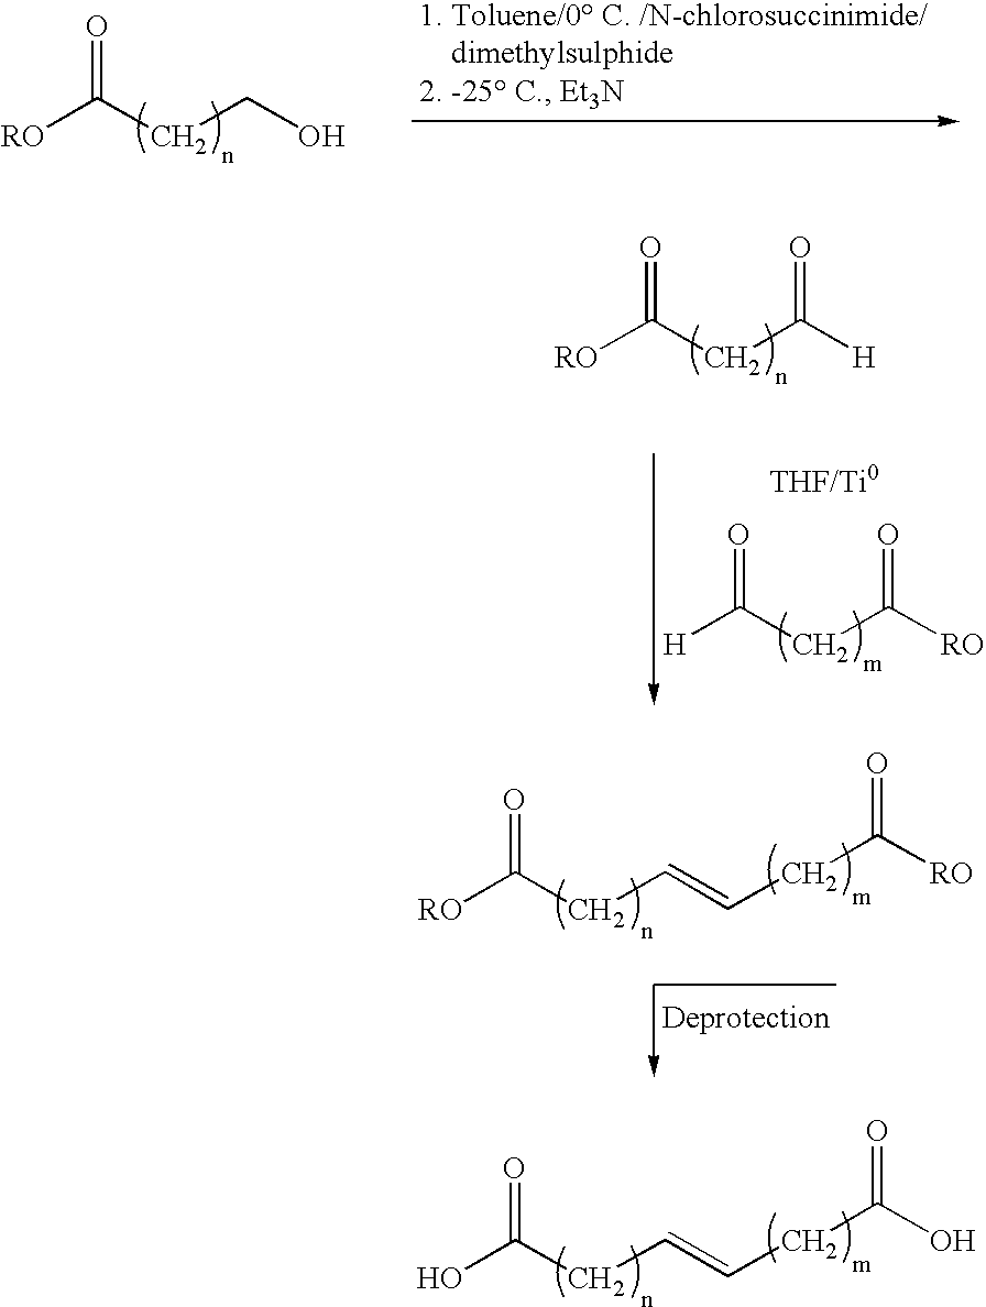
O=C(CCO)[RO].O=C(CC([H])=O)[RO].O=C(CC([RO])=O)[H].O=C(CC=CCC(O)=O)O.O=C(CC=CCC([RO])=O)[RO]
